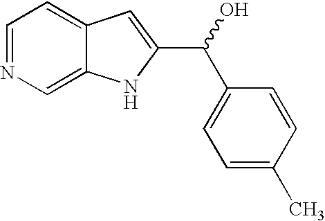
C1=NC=C2C(=C1)C=C(C(O)C1=CC=C(C)C=C1)N2
